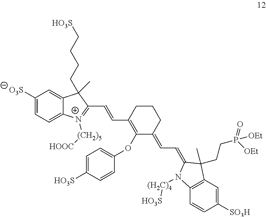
C1([O3S])=CC=C2C(=C1)C(CCCC[HO3S])(C)C(C=CC1=C(OC3=CC=C([HO3S])C=C3)C(=CC=C3C(CCP([OEt])(=O)[OEt])(C)C4=C(C=CC([SO3H])=C4)N3[(H2C)4][HO3S])CCC1)=[N+]2[(CH2)5][HOOC]
